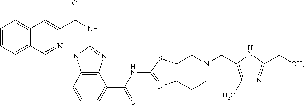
C1(NC(C2=CC3=CC=CC=C3C=N2)=O)=NC2=C(N1)C=CC=C2C(NC1=NC2=C(S1)CN(CC1=C(C)N=C(CC)N1)CC2)=O
